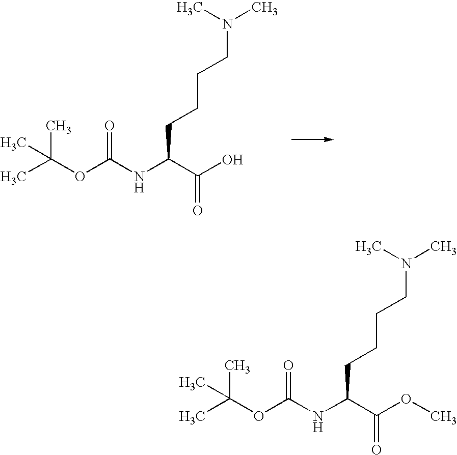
C(C(O)=O)(CCCCN(C)C)NC(OC(C)(C)C)=O.C(C(OC)=O)(CCCCN(C)C)NC(OC(C)(C)C)=O
